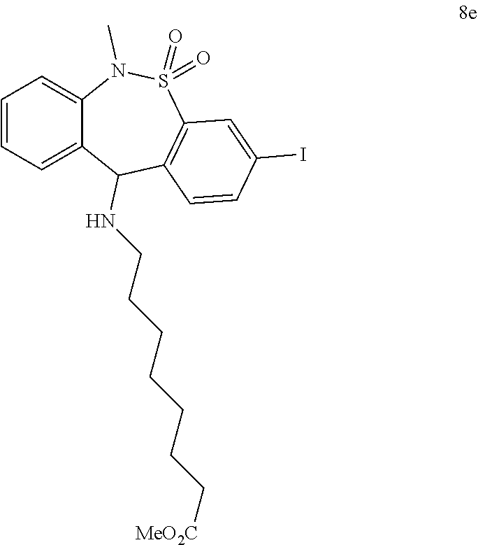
C1=CC=C2C(=C1)N(C)S(=O)(=O)C1=C(C2NCCCCCCC[MeO2C])C=CC(I)=C1
